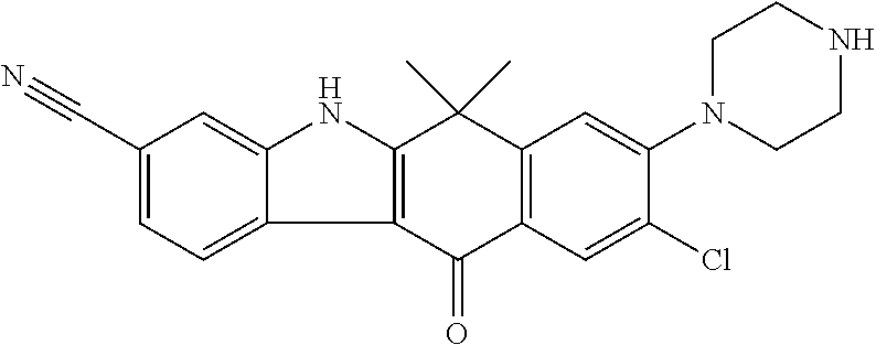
C12=C(C(=O)C3=C(C1(C)C)C=C(N1CCNCC1)C(Cl)=C3)C1=CC=C(C#N)C=C1N2
